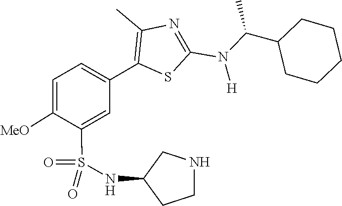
C(C1CCCCC1)(N(C1=NC(C)=C(C2=CC=C([MeO])C(S(=O)(=O)NC3CCNC3)=C2)S1)[H])C
